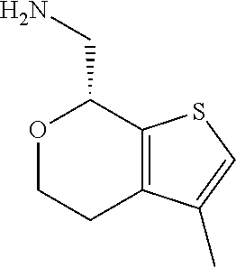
O1CCC2=C(SC=C2C)C1CN
